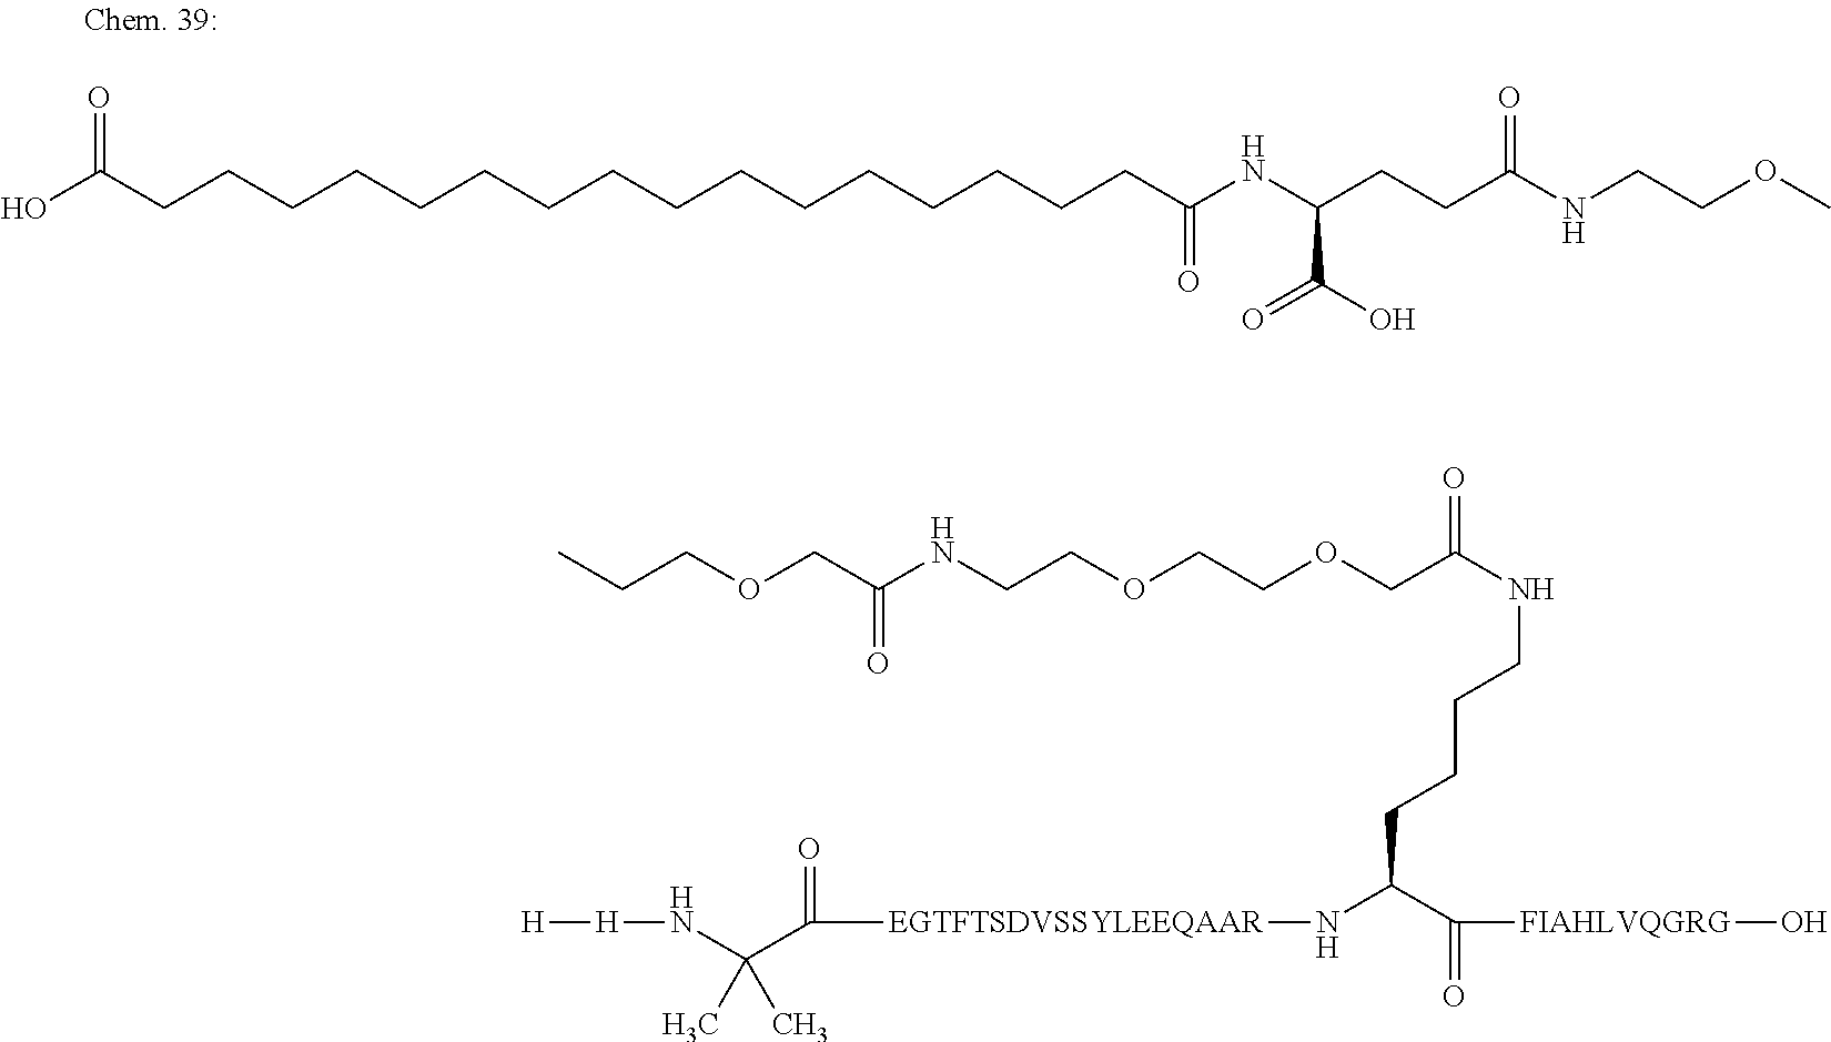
OC(CCCCCCCCCCCCCCCCC(NC(CCC(NCCOC)=O)C(=O)O)=O)=O.C(OCC(NCCCCC(C([FIAHLVQGRG]O)=O)N[EGTFTSDVSSYLEEQAAR]C(=O)C(N[H][H])(C)C)=O)COCCNC(=O)COCCC
